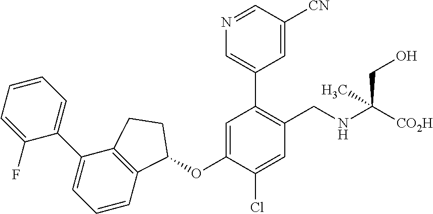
C1(F)=CC=CC=C1C1=CC=CC2=C1CCC2OC1=CC(C2=CN=CC([CN])=C2)=C(CNC([CO2H])(CO)C)C=C1Cl
